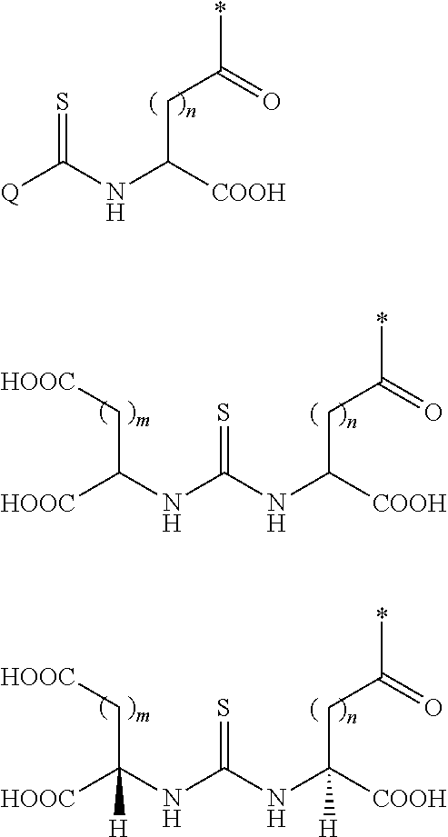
[Q]C(NC([COOH])CC(=O)*)=S.N(C(NC([COOH])CC(=O)*)=S)C(C[HOOC])[HOOC].N(C(NC([COOH])(CC(=O)*)[H])=S)C(C[HOOC])([HOOC])[H]
